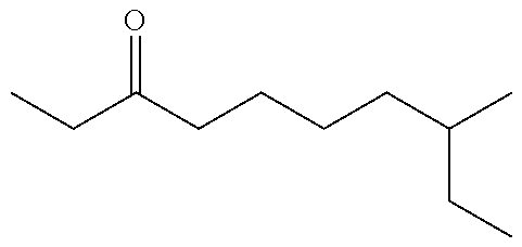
CCC(CCCCC(C)CC)=O
